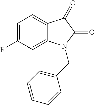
C12=CC=C(F)C=C1N(CC1=CC=CC=C1)C(=O)C2=O
